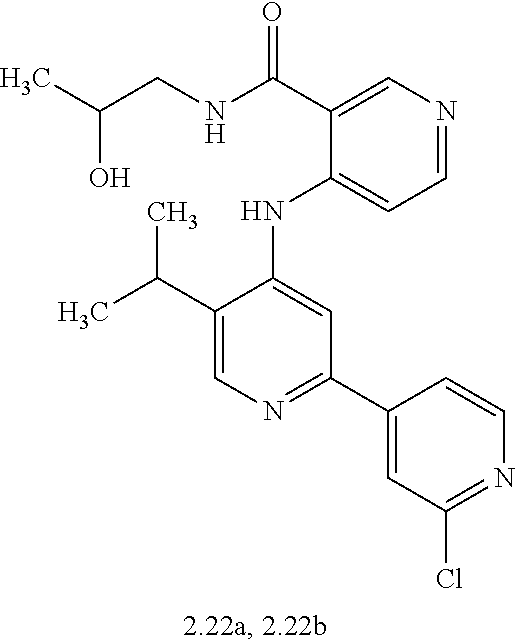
C1(NC2=CC(C3=CC(Cl)=NC=C3)=NC=C2C(C)C)=CC=NC=C1C(NCC(C)O)=O
